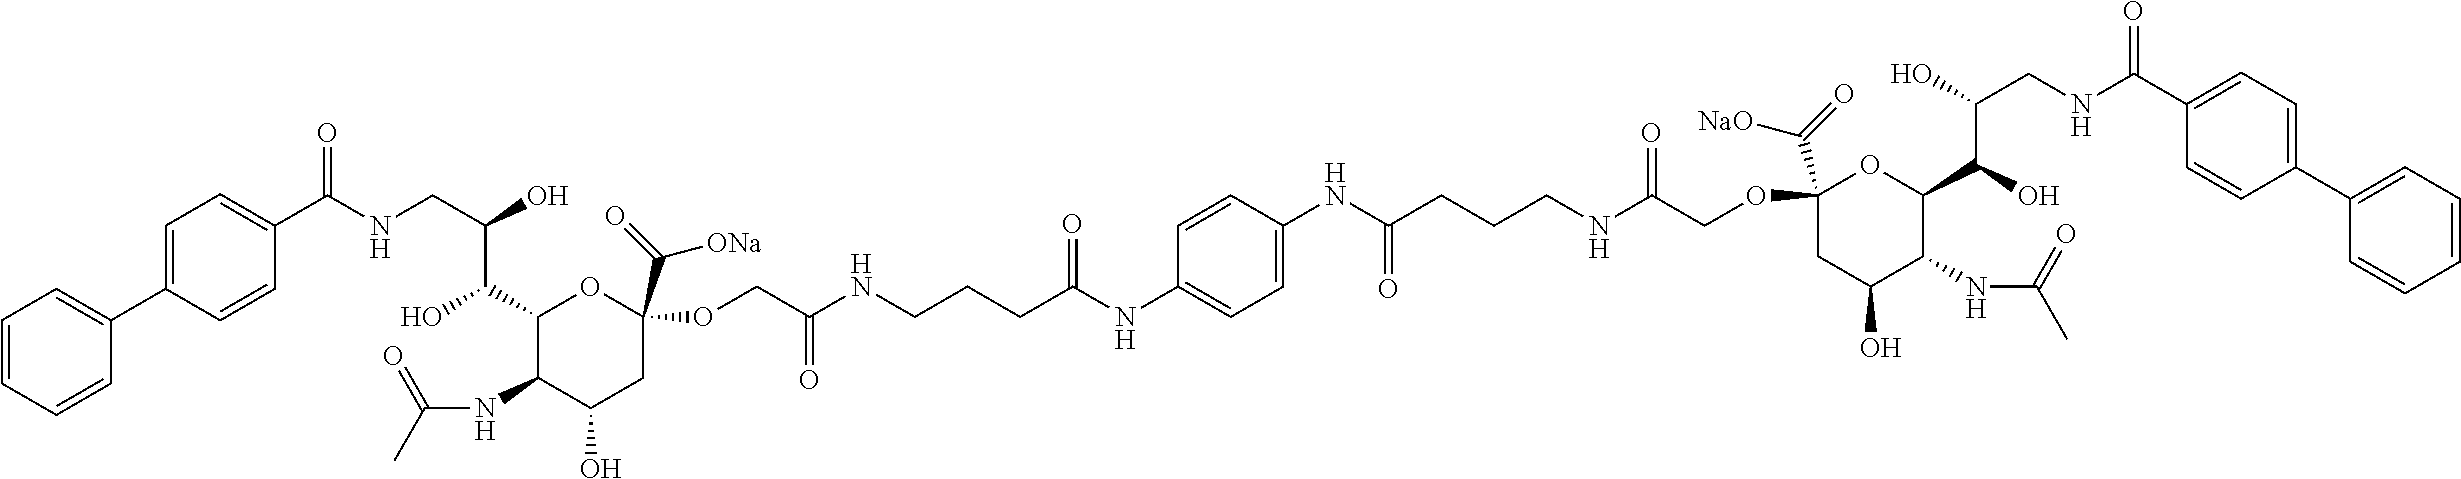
C(NCC(O)C(C1C(NC(C)=O)C(O)CC(C(=O)[ONa])(OCC(NCCCC(NC2=CC=C(NC(CCCNC(COC3(C(=O)[NaO])CC(O)C(NC(C)=O)C(C(O)C(O)CNC(C4=CC=C(C5=CC=CC=C5)C=C4)=O)O3)=O)=O)C=C2)=O)=O)O1)O)(C1=CC=C(C2=CC=CC=C2)C=C1)=O
